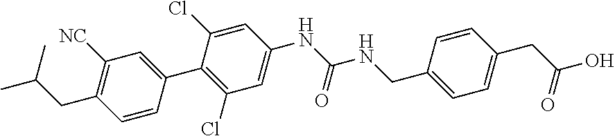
C1([NC])=C(CC(C)C)C=CC(C2=C(Cl)C=C(NC(NCC3=CC=C(CC(O)=O)C=C3)=O)C=C2Cl)=C1
